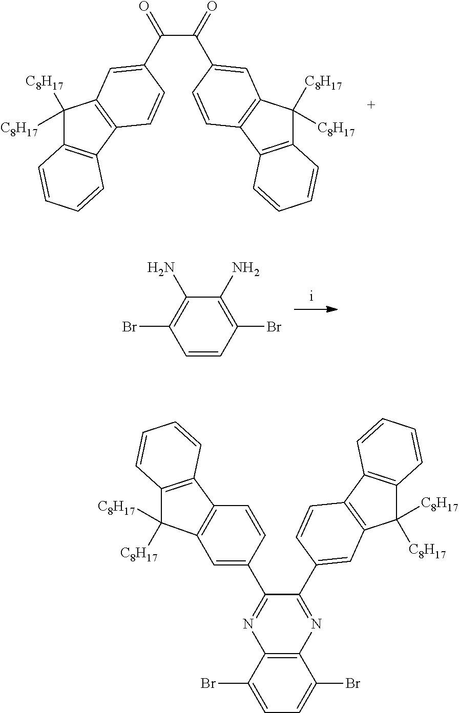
NC1=C(Br)C=CC(Br)=C1N.C(C(=O)C1=CC2=C(C3=C(C2([C8H17])[C8H17])C=CC=C3)C=C1)(=O)C1=CC2=C(C3=C(C2([C8H17])[C8H17])C=CC=C3)C=C1.N1=C(C2=CC3=C(C=C2)C2=C(C3([C8H17])[C8H17])C=CC=C2)C(C2=CC3=C(C4=C(C3([C8H17])[C8H17])C=CC=C4)C=C2)=NC2=C1C(Br)=CC=C2Br
